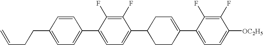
C1(F)=C(F)C(C2=CCC(C3=CC=C(C4=CC=C(CCC=C)C=C4)C(F)=C3F)CC2)=CC=C1[OC2H5]
